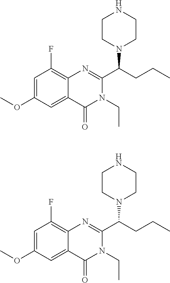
C12=CC(OC)=CC(F)=C1N=C(C(CCC)N1CCNCC1)N(CC)C2=O.C12=CC(OC)=CC(F)=C1N=C(C(CCC)N1CCNCC1)N(CC)C2=O
